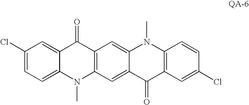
C1(Cl)=CC=C2C(=C1)C(=O)C1=C(N2C)C=C2C(=C1)N(C)C1=C(C2=O)C=C(Cl)C=C1
